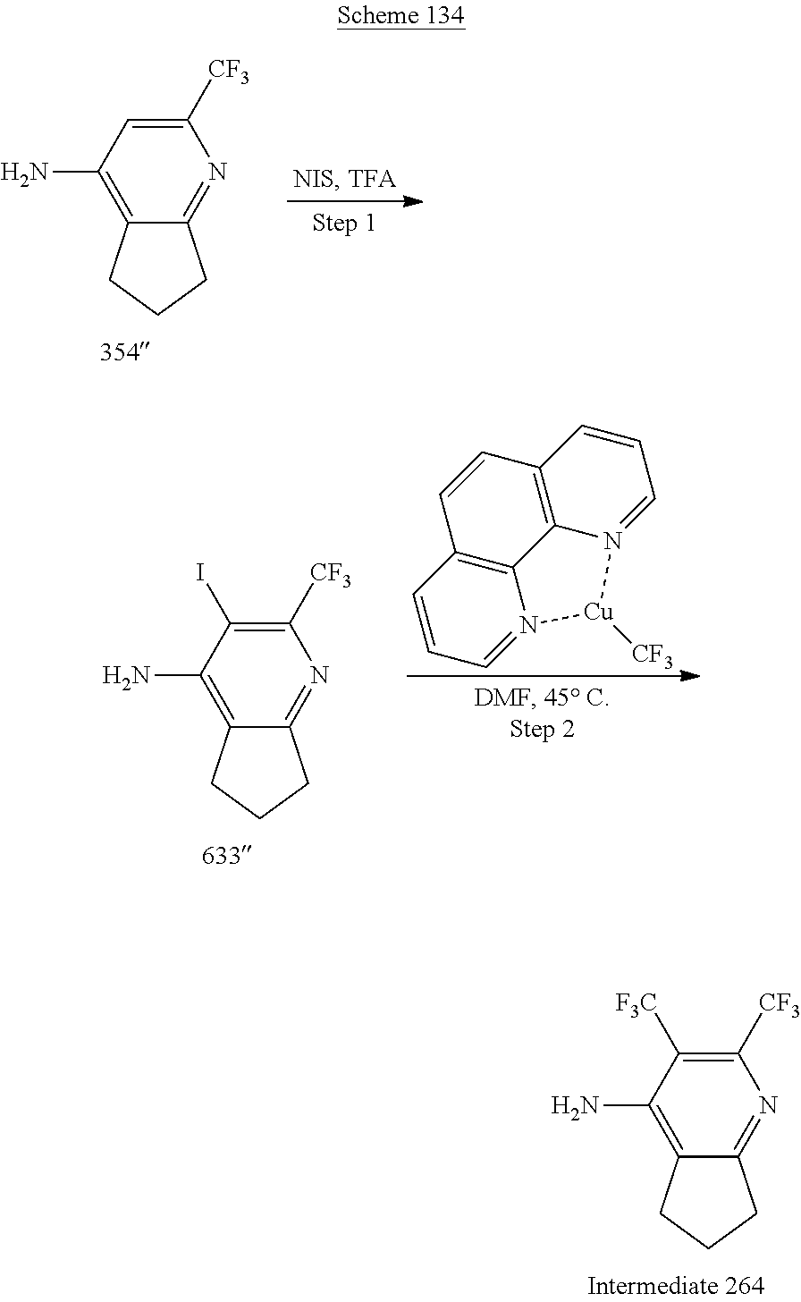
C12=C(N)C=C([CF3])N=C1CCC2.C1=CC2=C3N(=C1)[Cu]([CF3])N1=CC=CC(=C31)C=C2.C12=C(N)C(I)=C([CF3])N=C1CCC2.C12=C(N)C([F3C])=C([CF3])N=C1CCC2
